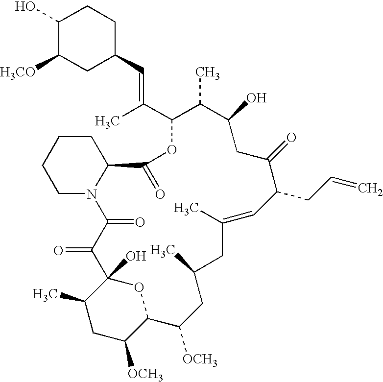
C1C([OCH3])C2OC(O)(C1C)C(=O)C(=O)N1C(CCCC1)C(=O)OC(C(C)=CC1CCC(O)C([H3CO])C1)C(C)C(O)CC(=O)C(CC=C)C=C(C)CC(C)CC2[OCH3]
